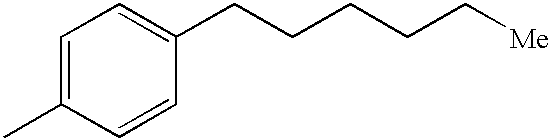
C1=C(C)C=CC(CCCCC[Me])=C1
